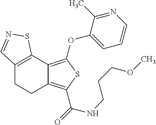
C12=C(C3=C(OC4=CC=CN=C4C)SC(C(=O)NCCCOC)=C3CC1)SN=C2
